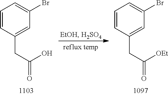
C1=CC(CC(O)=O)=CC(Br)=C1.C1=CC(CC([OEt])=O)=CC(Br)=C1
